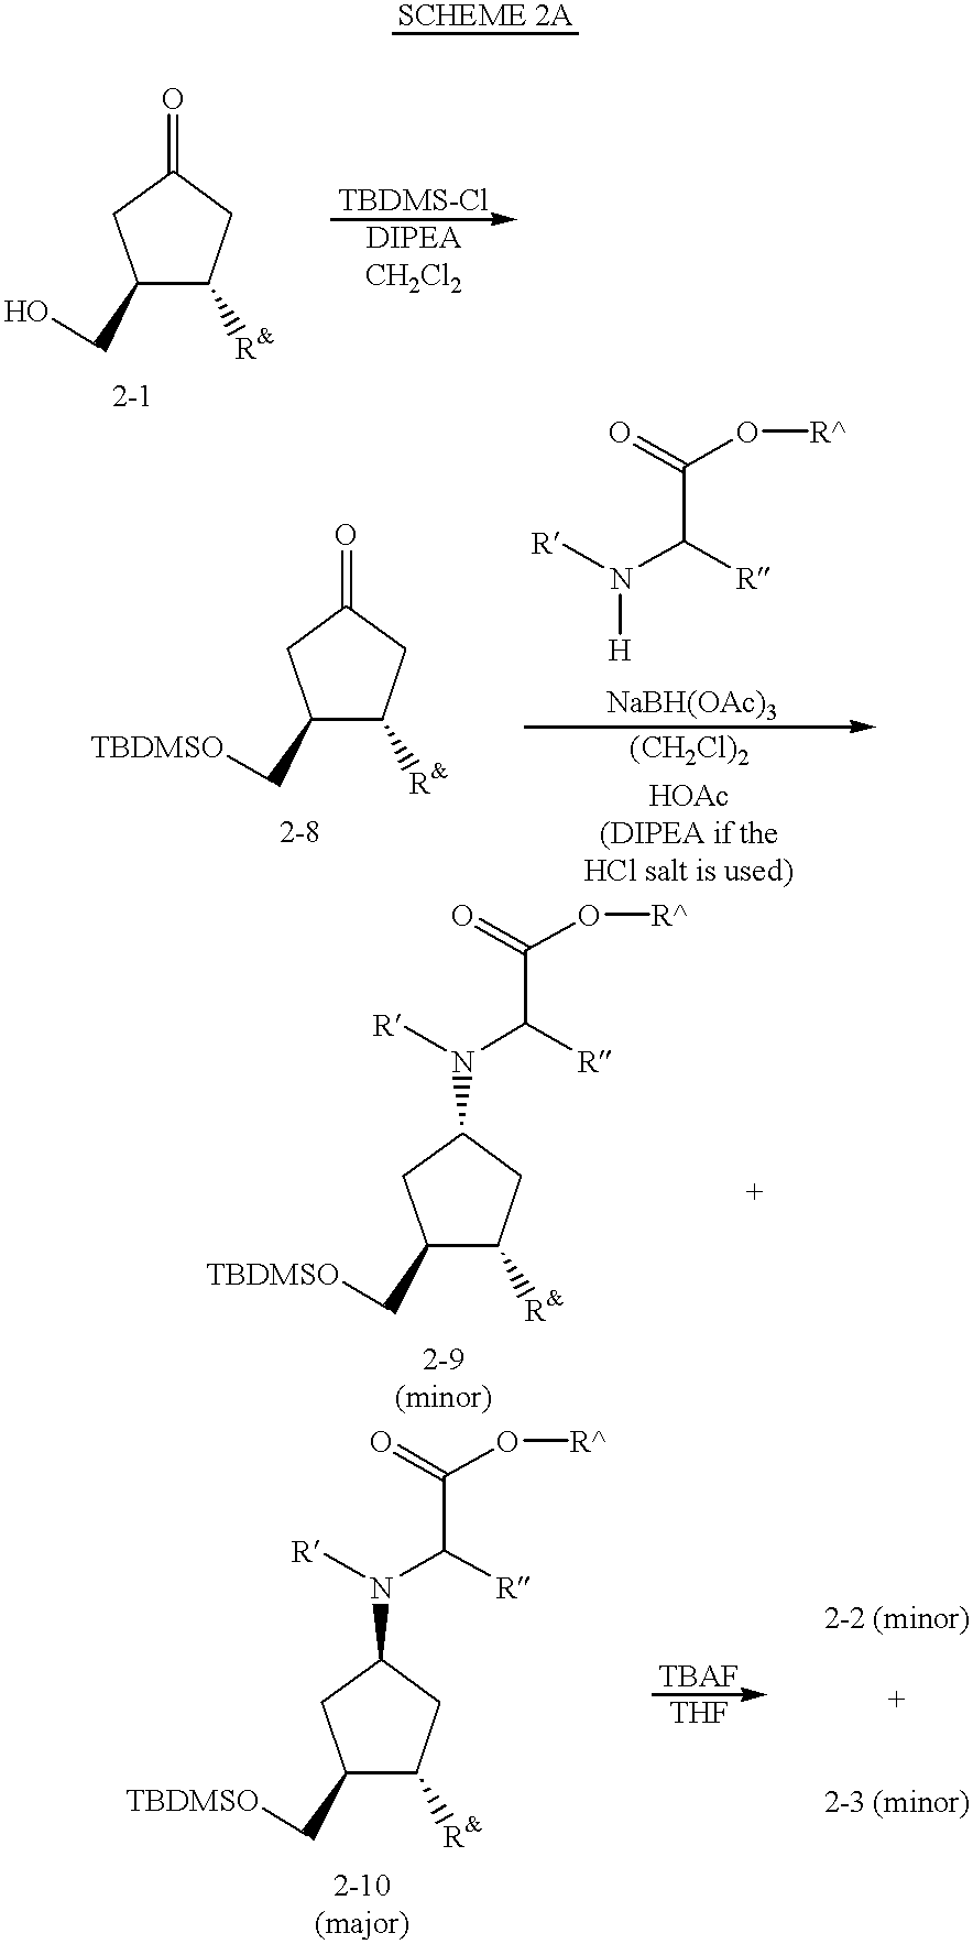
C1(CO)C([R&])CC(=O)C1.C1(C[TBDMSO])C([R&])CC(=O)C1.[R]N(C([R])C(=O)O[R^])[H].C1(C[TBDMSO])C([R&])CC(N([R])C([R])C(=O)O[R^])C1.C1(C[TBDMSO])C([R&])CC(N([R])C([R])C(=O)O[R^])C1.[2-2 (minor)].[2-3 (minor)]
